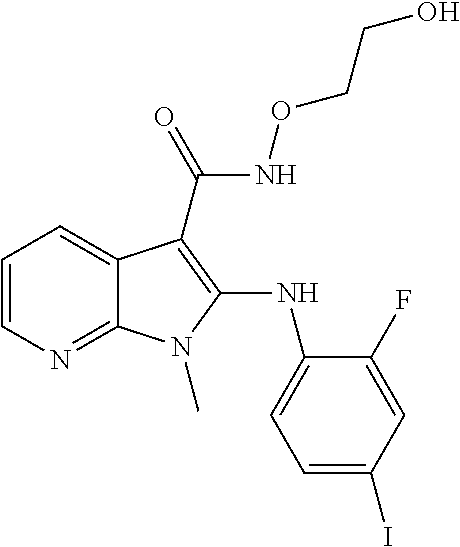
C1=CN=C2C(=C1)C(C(NOCCO)=O)=C(NC1=CC=C(I)C=C1F)N2C
